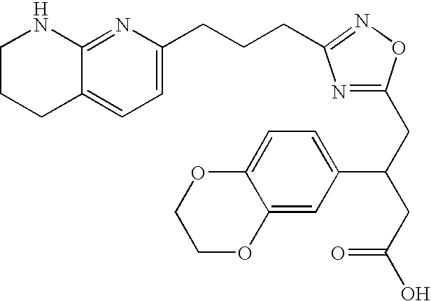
C1CCC2=CC=C(CCCC3=NOC(CC(C4=CC=C5C(=C4)OCCO5)CC(=O)O)=N3)N=C2N1
